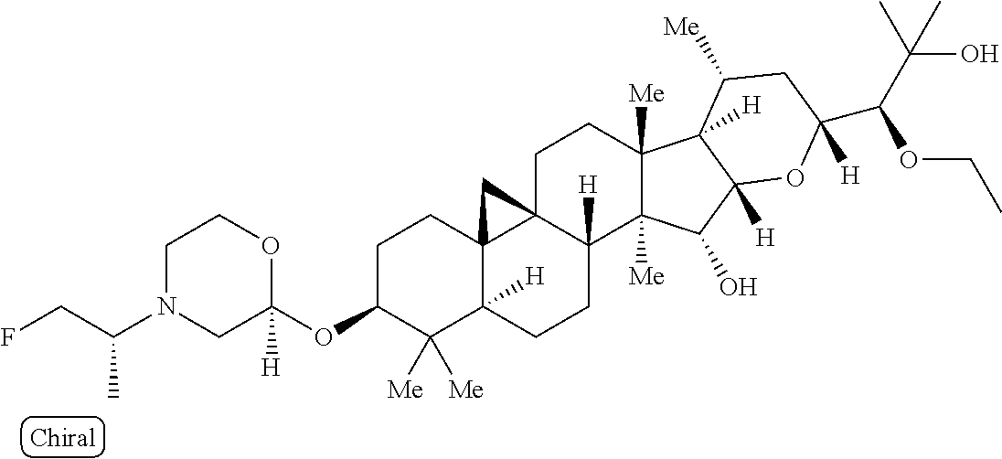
C1C(OC2([H])OCCN(C(CF)C)C2)C([Me])([Me])C2([H])C3(C1)C1(CCC4([Me])C([Me])(C(O)C5([H])C4([H])C([Me])CC(C(C(C)(C)O)OCC)([H])O5)C1([H])CC2)C3
